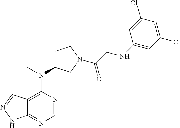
N(C)(C1=C2C(=NC=N1)NN=C2)C1CCN(C(CNC2=CC(Cl)=CC(Cl)=C2)=O)C1
